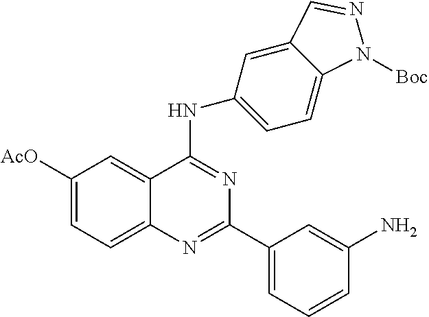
C1([AcO])=CC=C2C(=C1)C(NC1=CC=C3C(=C1)C=NN3[Boc])=NC(C1=CC=CC(N)=C1)=N2
